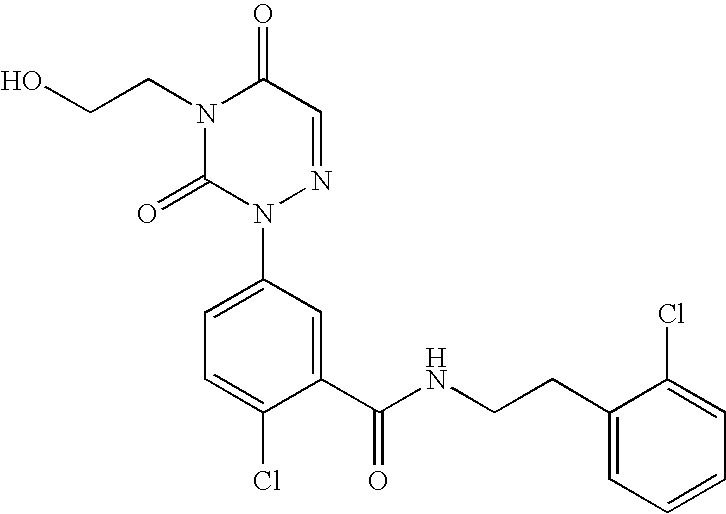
N1(CCO)C(=O)N(C2=CC=C(Cl)C(C(NCCC3=CC=CC=C3Cl)=O)=C2)N=CC1=O
